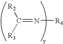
[R2]C([R3])=N[R4]
